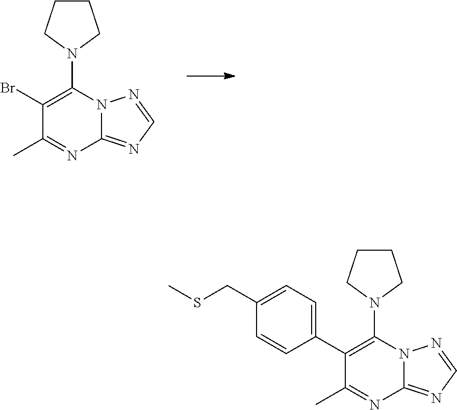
C1(Br)=C(N2CCCC2)N2C(=NC=N2)N=C1C.C1(C2=CC=C(CSC)C=C2)=C(N2CCCC2)N2C(=NC=N2)N=C1C
